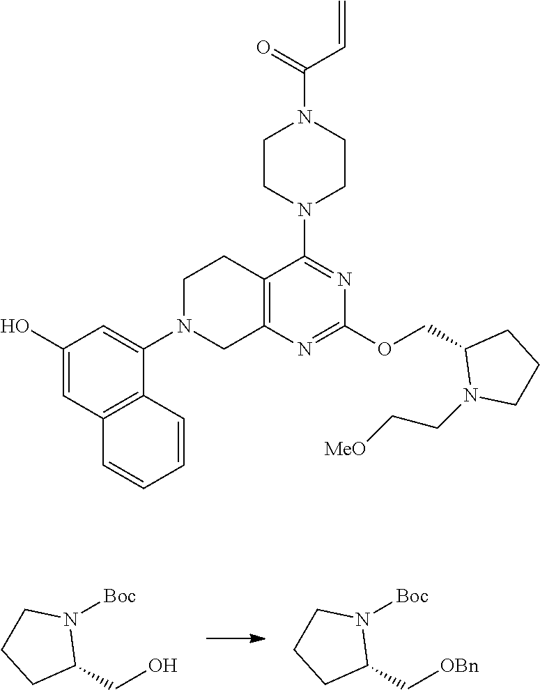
C1(CO)N([Boc])CCC1.C1(C[OBn])N([Boc])CCC1.C12=C(N=C(OCC3N(CC[MeO])CCC3)N=C1N1CCN(C(C=C)=O)CC1)CN(C1=CC(O)=CC3=C1C=CC=C3)CC2
